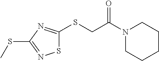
S(C1=NSC(SCC(N2CCCCC2)=O)=N1)C
